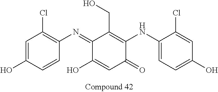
C1(=NC2=C(Cl)C=C(O)C=C2)C(O)=CC(=O)C(NC2=CC=C(O)C=C2Cl)=C1CO
